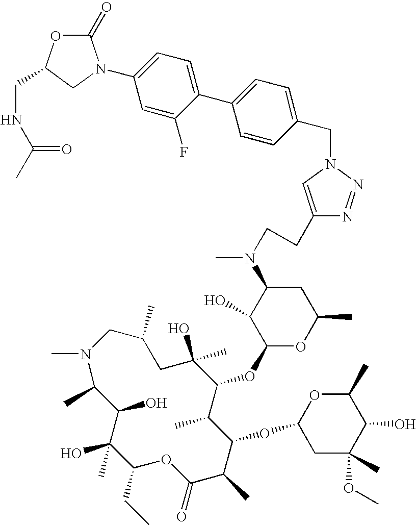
CN1C(C)C(O)C(O)(C)C(CC)OC(=O)C(C)C(OC2CC(C)(OC)C(O)C(C)O2)C(C)C(OC2OC(C)CC(N(CCC3=CN(CC4=CC=C(C5=CC=C(N6C(=O)OC(CNC(C)=O)C6)C=C5F)C=C4)N=N3)C)C2O)C(C)(O)CC(C)C1
